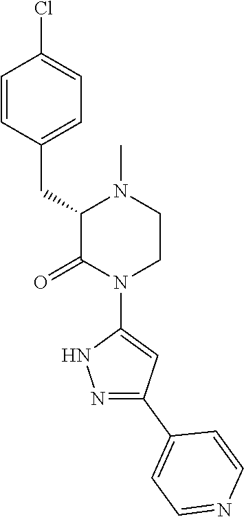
C1=CC(CC2C(=O)N(C3=CC(C4=CC=NC=C4)=NN3)CCN2C)=CC=C1Cl
